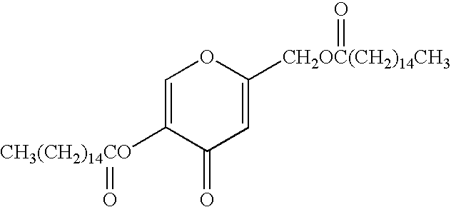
C1=C([CH3(CH2)14CO]=O)C(=O)C=C([CH2OC(CH2)14CH3]=O)O1
